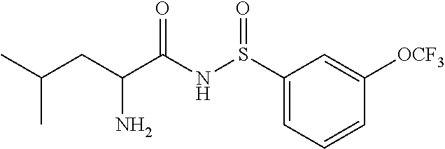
S(NC(C(CC(C)C)N)=O)(=O)C1=CC=CC([OCF3])=C1
